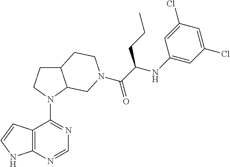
N1(C2=NC=NC3=C2C=CN3)C2C(CC1)CCN(C(C(NC1=CC(Cl)=CC(Cl)=C1)CCC)=O)C2
